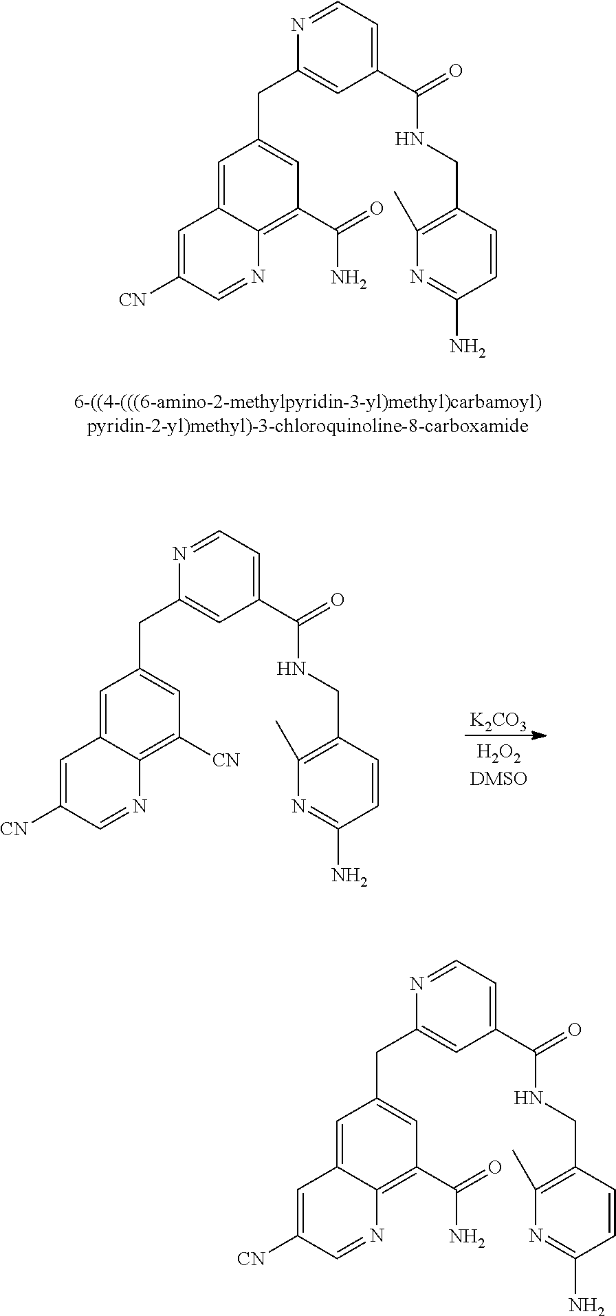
N1=CC=C(C(=O)NCC2=C(C)N=C(N)C=C2)C=C1CC1=CC(C(=O)N)=C2C(=C1)C=C([CN])C=N2.N1=CC=C(C(=O)NCC2=C(C)N=C(N)C=C2)C=C1CC1=CC([CN])=C2C(=C1)C=C([CN])C=N2.[K2CO3].N1=CC=C(C(=O)NCC2=C(C)N=C(N)C=C2)C=C1CC1=CC(C(=O)N)=C2C(=C1)C=C([CN])C=N2
